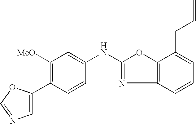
C1([MeO])=C(C2=CN=CO2)C=CC(NC2=NC3=C(O2)C(CC=C)=CC=C3)=C1
